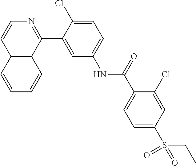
C12=C(C(C3=CC(NC(C4=CC=C(S(=O)(CC)=O)C=C4Cl)=O)=CC=C3Cl)=NC=C1)C=CC=C2
